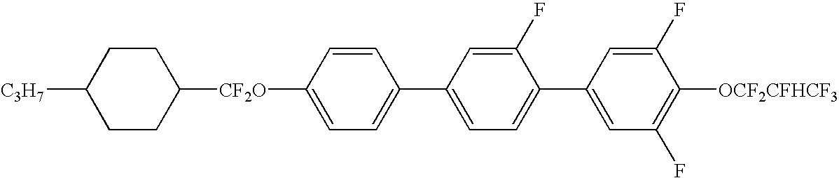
C1CC([CF2O]C2=CC=C(C3=CC=C(C4=CC(F)=C([OCF2CFHCF3])C(F)=C4)C(F)=C3)C=C2)CCC1[C3H7]
